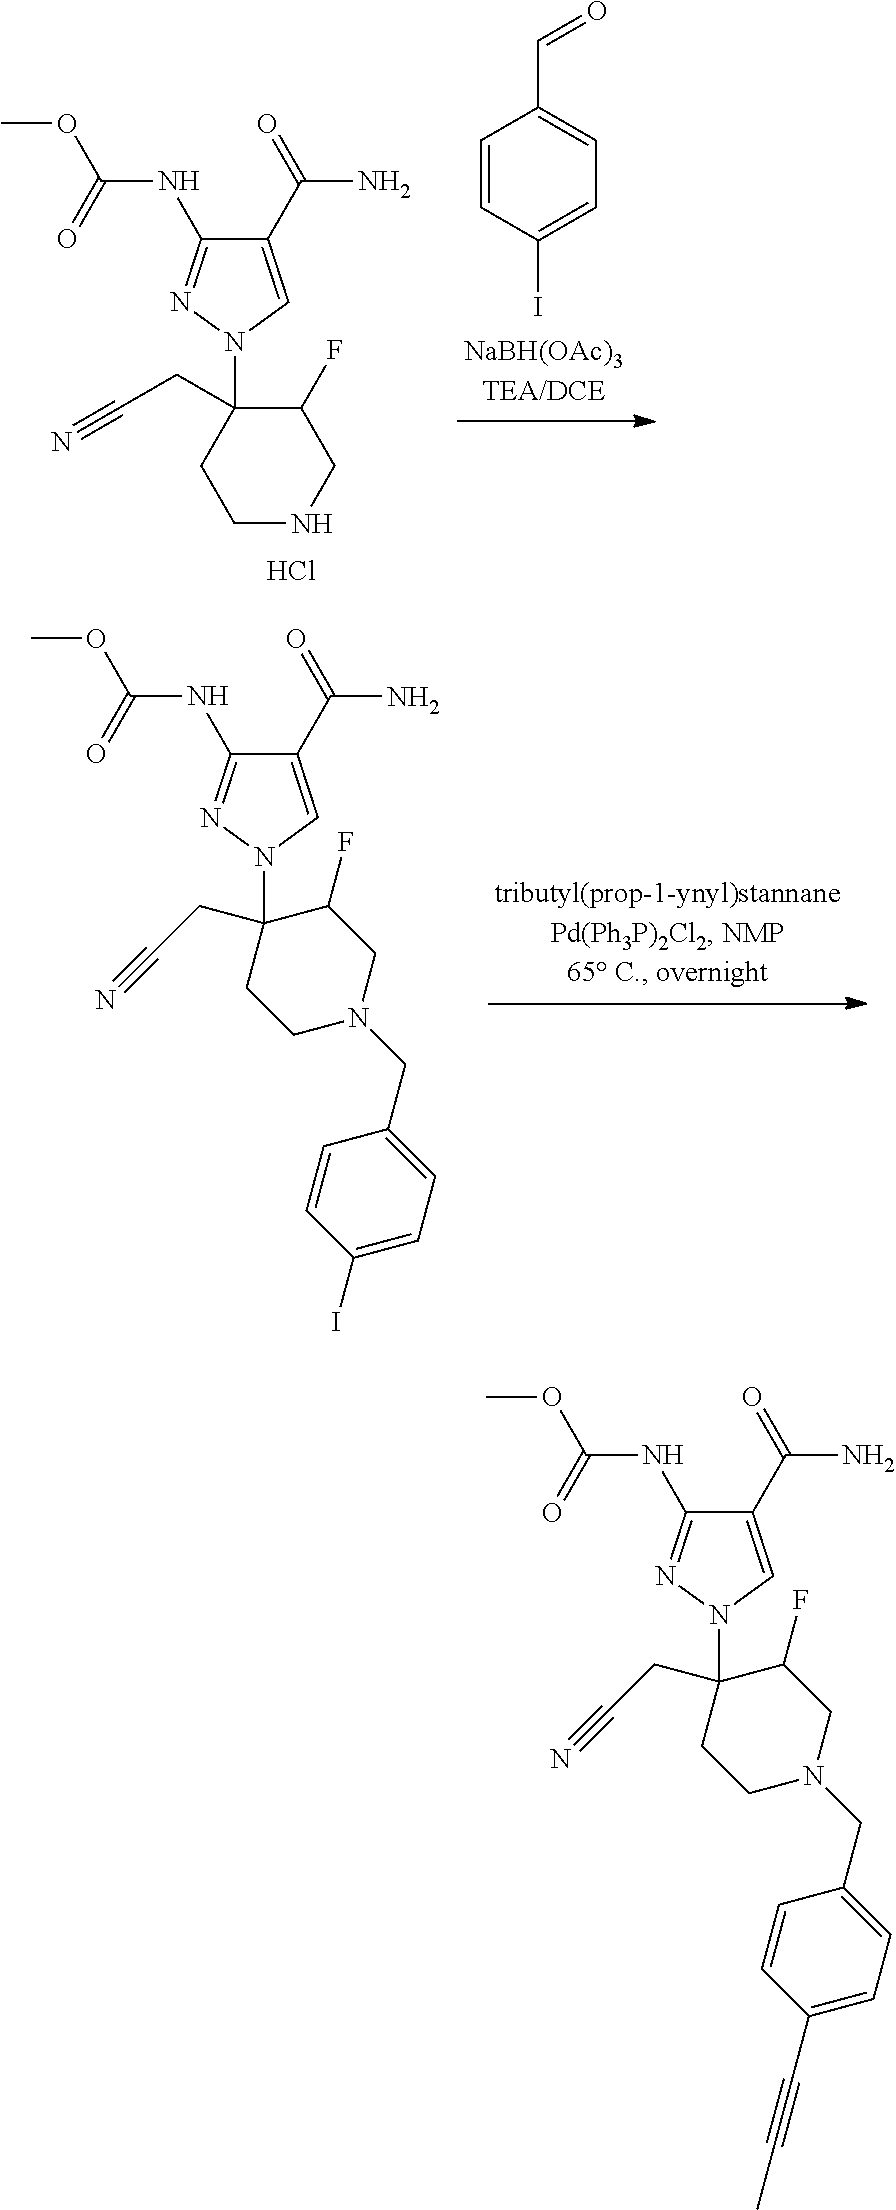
C1(C(=O)N)=CN(C2(CC#N)CCNCC2F)N=C1NC(OC)=O.Cl.C1=CC(I)=CC=C1C=O.C1(C(=O)N)=CN(C2(CC#N)CCN(CC3=CC=C(I)C=C3)CC2F)N=C1NC(OC)=O.C1(C(=O)N)=CN(C2(CC#N)CCN(CC3=CC=C(C#CC)C=C3)CC2F)N=C1NC(OC)=O
